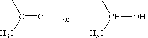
C(=O)(C)C.C(C)(C)[OH]
